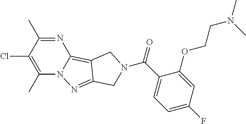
N1=C(C)C(Cl)=C(C)N2C1=C1C(=N2)CN(C(=O)C2=CC=C(F)C=C2OCCN(C)C)C1
